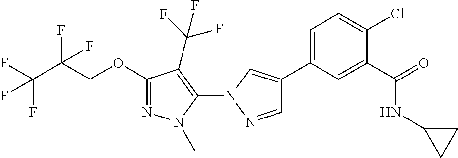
C1(C2=CC=C(Cl)C(C(=O)NC3CC3)=C2)=CN(C2=C(C(F)(F)F)C(OCC(C(F)(F)F)(F)F)=NN2C)N=C1
